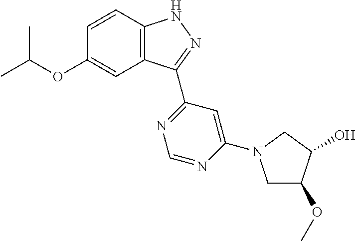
O(C1=CC2=C(C=C1)NN=C2C1=NC=NC(N2CC(OC)C(O)C2)=C1)C(C)C
